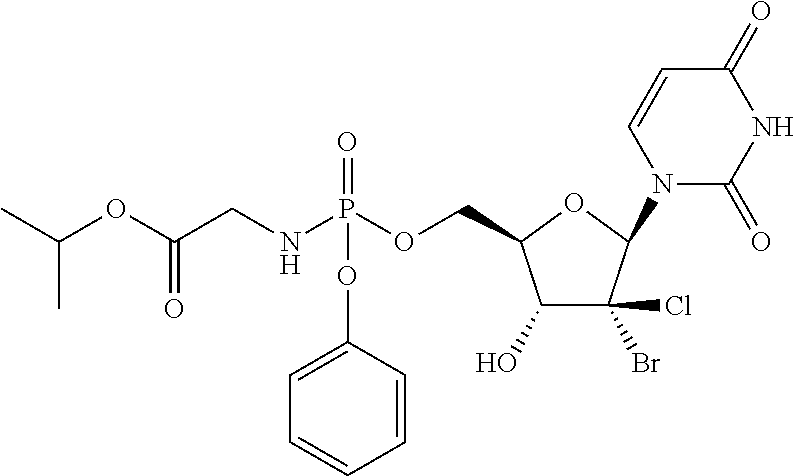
C1=CC(OP(=O)(NCC(OC(C)C)=O)OCC2OC(N3C(=O)NC(=O)C=C3)C(Br)(Cl)C2O)=CC=C1
